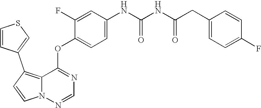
C1=CN2C(=C1C1=CSC=C1)C(OC1=CC=C(NC(NC(CC3=CC=C(F)C=C3)=O)=O)C=C1F)=NC=N2
